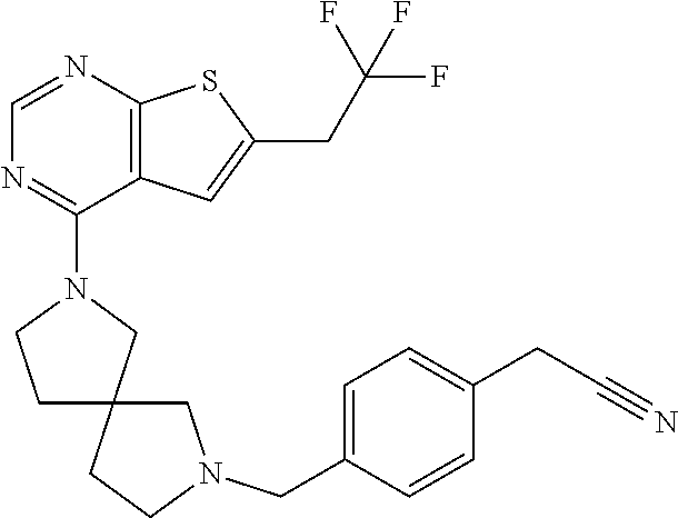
C1=NC2=C(C(N3CCC4(C3)CCN(CC3=CC=C(CC#N)C=C3)C4)=N1)C=C(CC(F)(F)F)S2
